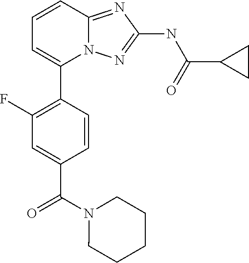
C1=CC2=NC(NC(C3CC3)=O)=NN2C(C2=C(F)C=C(C(N3CCCCC3)=O)C=C2)=C1
